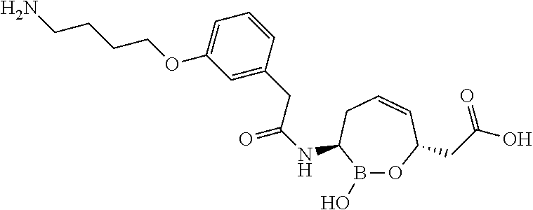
B1(O)OC(CC(O)=O)C=CCC1NC(=O)CC1=CC(OCCCCN)=CC=C1
